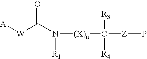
[A][W]C(N([R1])[(X)n]C([R3])([R4])[Z]P)=O
